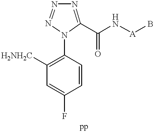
C1=CC(F)=CC([H2NH2C])=C1N1N=NN=C1C(=O)N[A]B
